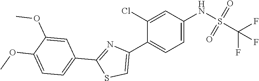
C1=C(NS(=O)(=O)C(F)(F)F)C=C(Cl)C(C2=CSC(C3=CC=C(OC)C(OC)=C3)=N2)=C1
